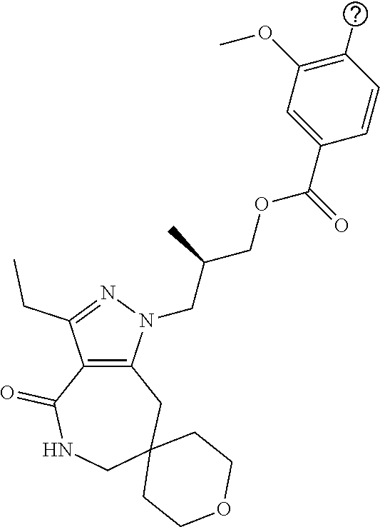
C12=C(N(CC(COC(C3=CC(OC)=C(C)C=C3)=O)C)N=C1CC)CC1(CNC2=O)CCOCC1
